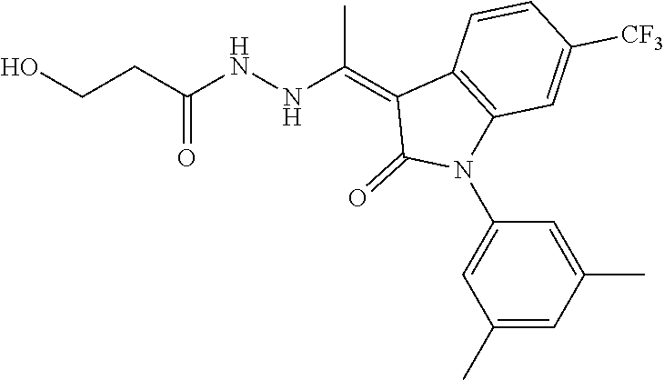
C1=CC([CF3])=CC2=C1C(=C(NNC(=O)CCO)C)C(=O)N2C1=CC(C)=CC(C)=C1
